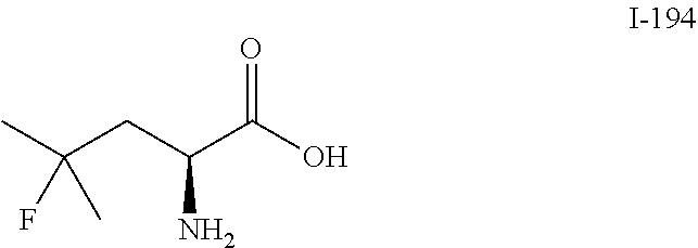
CC(CC(C(O)=O)N)(F)C
